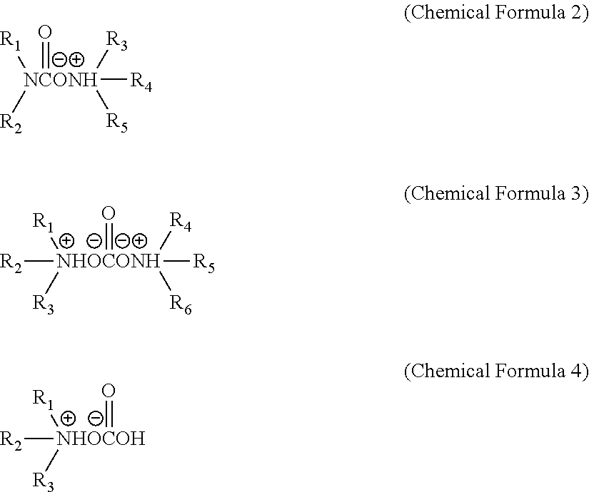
[R4][NCONH]([R3])([R5])([R1])([R2])=O.[R5][NHOCONH]([R4])([R6])(=O)([R1])([R3])[R2].[NHOCOH](=O)([R1])([R3])[R2]
